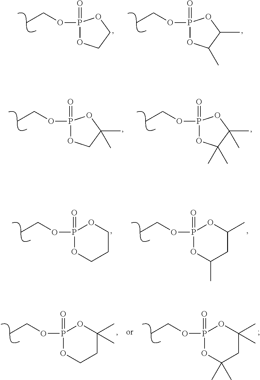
O(P1(=O)OCCO1)CC.O(P1(=O)OC(C)C(C)O1)CC.O(P1(=O)OCC(C)(C)O1)CC.O(P1(=O)OC(C)(C)C(C)(C)O1)CC.O(P1(=O)OCCCO1)CC.O(P1(=O)OC(C)CC(C)O1)CC.O(P1(=O)OC(C)(C)CCO1)CC.O(P1(=O)OC(C)(C)CC(C)(C)O1)CC
